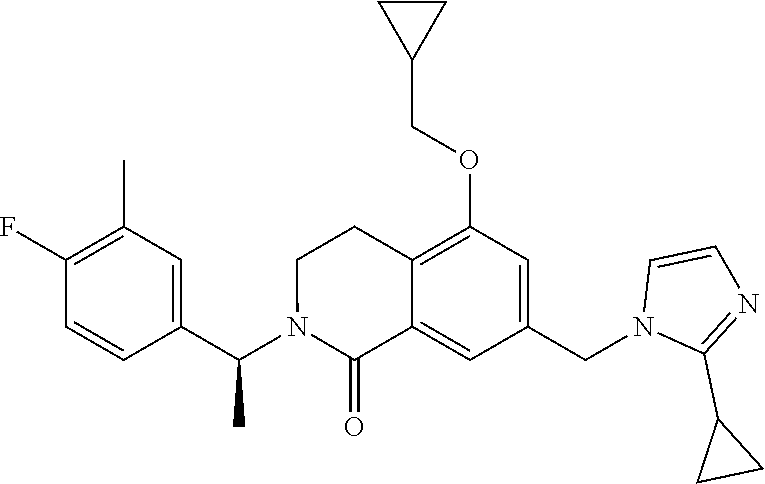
C1(C(N2C(=O)C3=CC(CN4C(C5CC5)=NC=C4)=CC(OCC4CC4)=C3CC2)C)=CC(C)=C(F)C=C1
